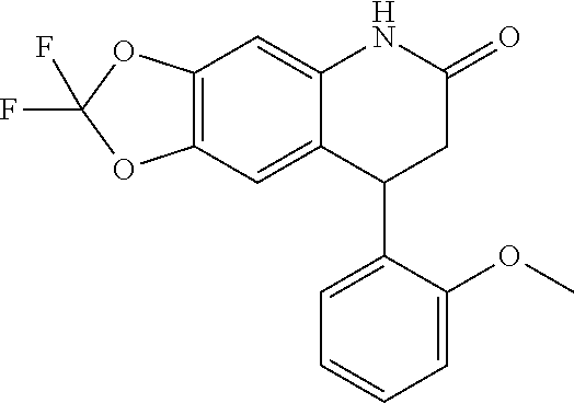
C12=C(C=C3C(=C1)NC(=O)CC3C1=CC=CC=C1OC)OC(F)(F)O2
